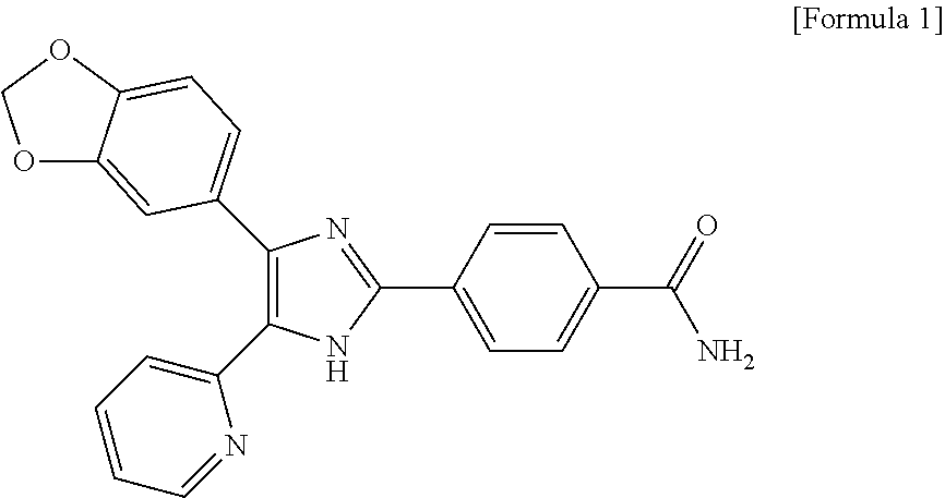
O1C2=CC(C3=C(C4=CC=CC=N4)NC(C4=CC=C(C(=O)N)C=C4)=N3)=CC=C2OC1
